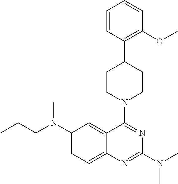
C1(N(CCC)C)=CC=C2C(=C1)C(N1CCC(C3=C(OC)C=CC=C3)CC1)=NC(N(C)C)=N2
